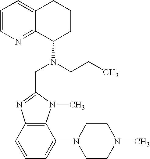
C1=CN=C2C(=C1)CCCC2N(CC1=NC2=C(N1C)C(N1CCN(C)CC1)=CC=C2)CCC
